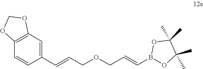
C12=C(C=C(C=CCOCC=CB3OC(C)(C)C(C)(C)O3)C=C1)OCO2
